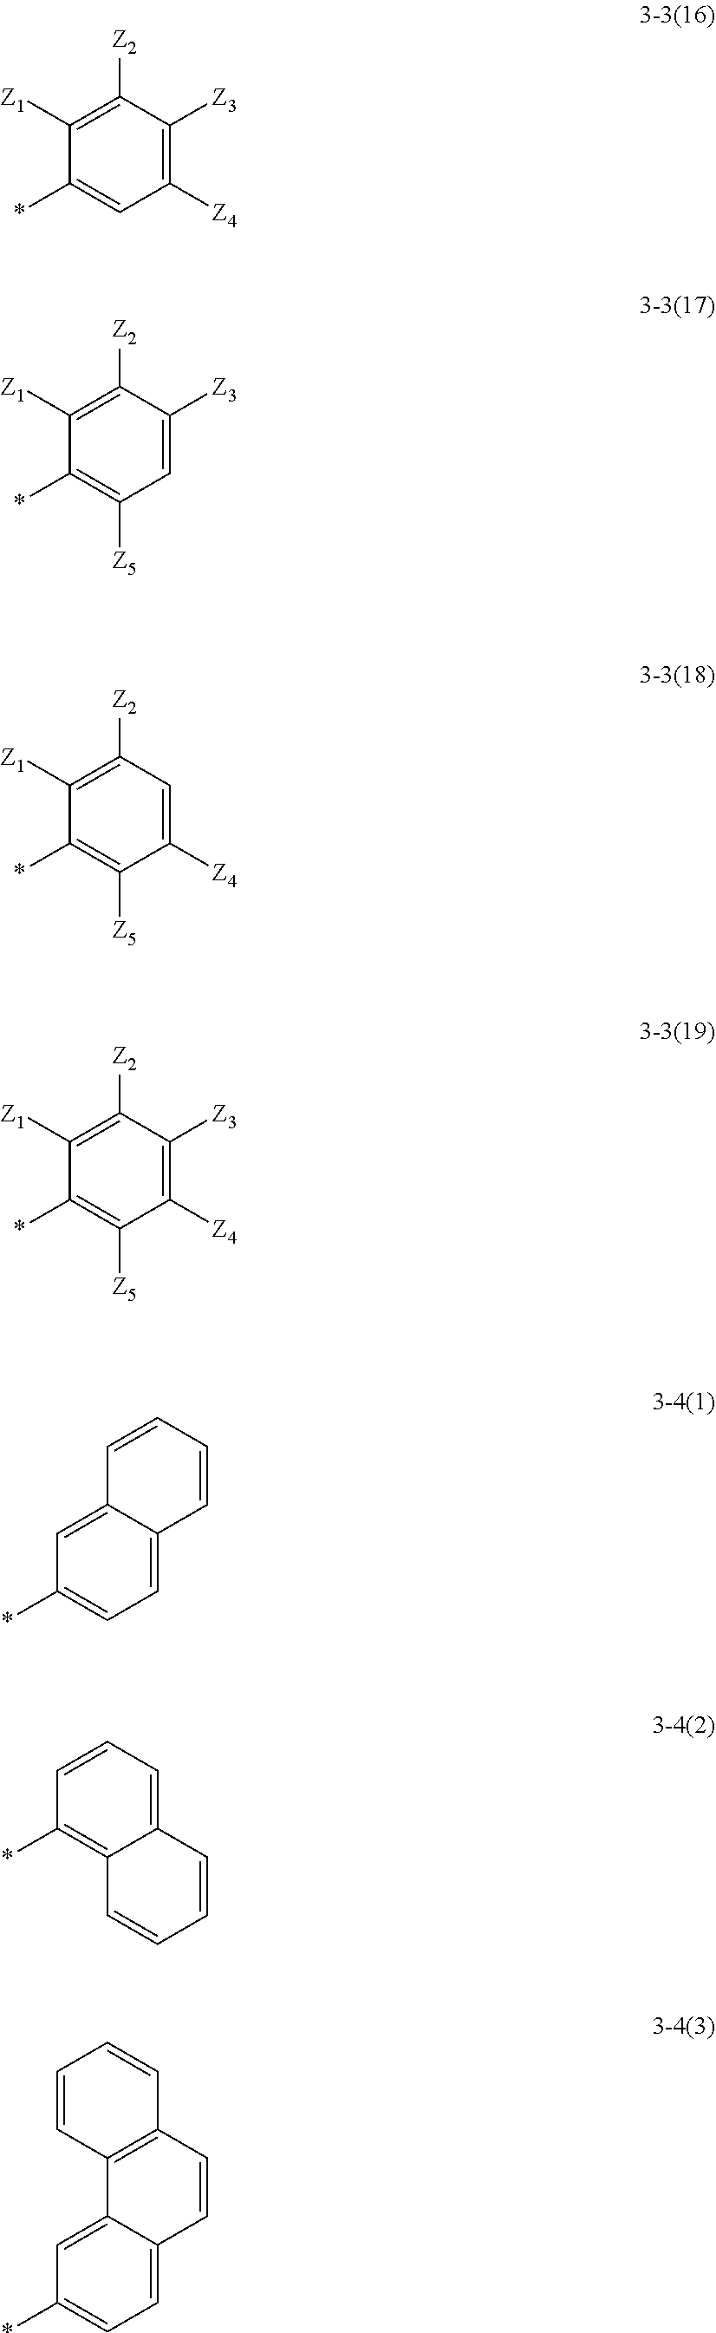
*C1=CC([Z4])=C([Z3])C([Z2])=C1[Z1].*C1=C([Z5])C=C([Z3])C([Z2])=C1[Z1].*C1=C([Z5])C([Z4])=CC([Z2])=C1[Z1].*C1=C([Z5])C([Z4])=C([Z3])C([Z2])=C1[Z1].*C1=CC=C2C(=C1)C=CC=C2.*C1=C2C(=CC=C1)C=CC=C2.*C1=CC=C2C(=C1)C1=C(C=C2)C=CC=C1
